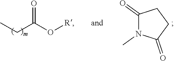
O=C(O[R])CC.C1(=O)N(C)C(=O)CC1
